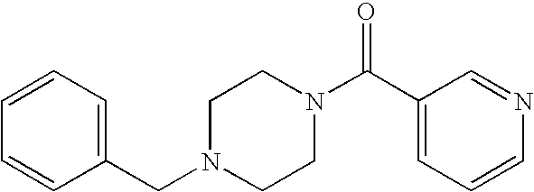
C(N1CCN(C(C2=CC=CN=C2)=O)CC1)C1=CC=CC=C1
